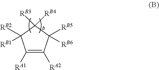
C1([RA1])=C([RA2])C([RB5])([RB6])C([RB3])([RB4])C1([RB2])[RB1]
